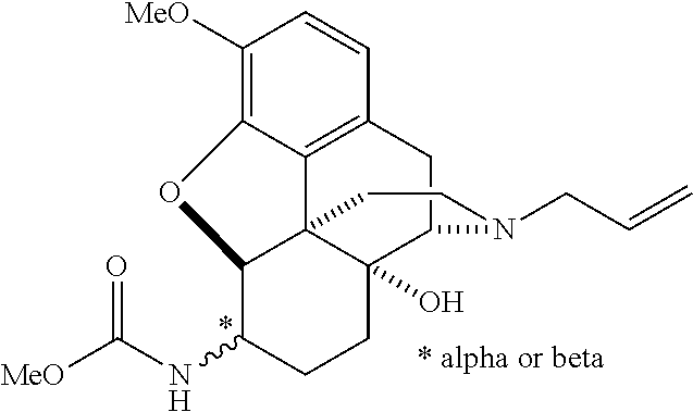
C1([MeO])=C2C3=C(C=C1)CC1C4(O)C3(C(C(NC([MeO])=O)CC4)O2)CCN1CC=C
